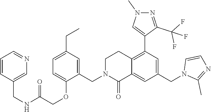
C1=C(CC)C=C(CN2CCC3=C(C4=CN(C)N=C4C(F)(F)F)C=C(CN4C(C)=NC=C4)C=C3C2=O)C(OCC(NCC2=CN=CC=C2)=O)=C1
